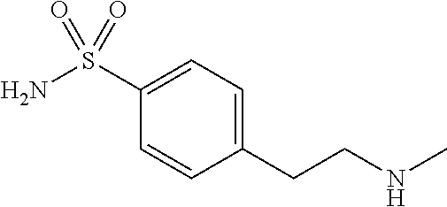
C1(S(N)(=O)=O)=CC=C(CCNC)C=C1
